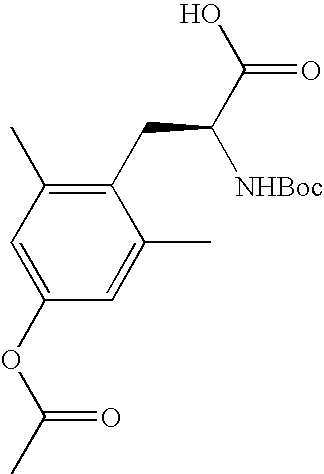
C1=C(OC(C)=O)C=C(C)C(CC(C(=O)O)[NHBoc])=C1C
